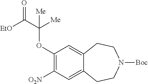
C1([O2N])=C(OC(C([EtO])=O)([Me])[Me])C=C2C(=C1)CCN([Boc])CC2
